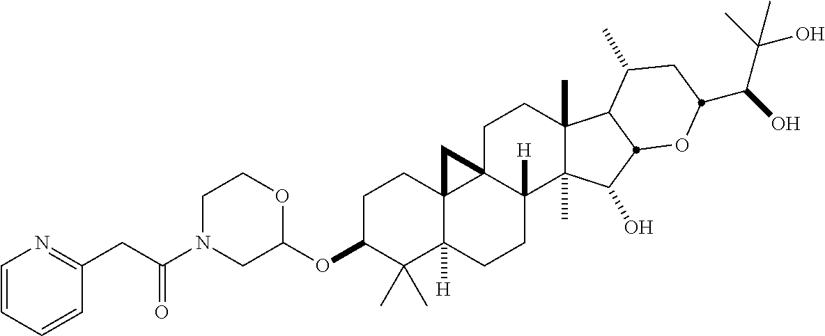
C(C(N1CC(OC2C(C)(C)C3([H])C4(CC2)C2(CCC5(C)C(C)(C(O)C6C5C(C)CC(C(O)C(C)(O)C)O6)C2([H])CC3)C4)OCC1)=O)C1=NC=CC=C1
